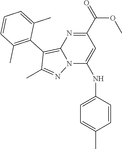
C1(C(=O)OC)=NC2=C(C3=C(C)C=CC=C3C)C(C)=NN2C(NC2=CC=C(C)C=C2)=C1
